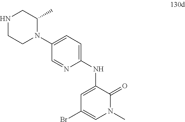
C1(NC2=CC(Br)=CN(C)C2=O)=CC=C(N2C(C)CNCC2)C=N1
